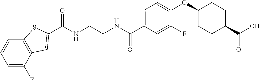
N(CCNC(C1=CC=C(OC2CCC(C(O)=O)CC2)C(F)=C1)=O)C(=O)C1=CC2=C(C=CC=C2F)S1
